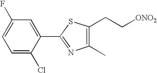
C1(C2=NC(C)=C(CC[ONO2])S2)=CC(F)=CC=C1Cl
